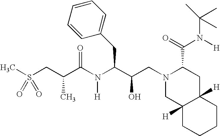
CS(CC(C(N(C(C(CN1CC2([H])C([H])(CC1C(=O)N([H])C(C)(C)C)CCCC2)O)CC1=CC=CC=C1)[H])=O)C)(=O)=O
